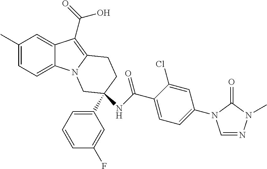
C1(C)=CC=C2C(=C1)C(C(O)=O)=C1N2CC(C2=CC=CC(F)=C2)(NC(=O)C2=CC=C(N3C=NN(C)C3=O)C=C2Cl)CC1
